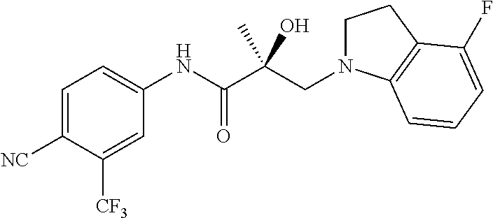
C1=C([NC])C([CF3])=CC(NC(C(CN2CCC3=C2C=CC=C3F)(C)O)=O)=C1
